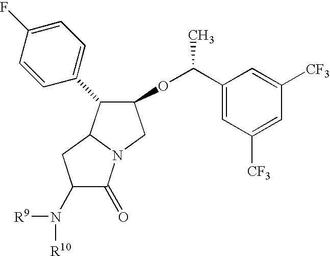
C1(N([R9])[R10])C(=O)N2C(C1)C(C1=CC=C(F)C=C1)C(OC(C1=CC([CF3])=CC([CF3])=C1)C)C2
